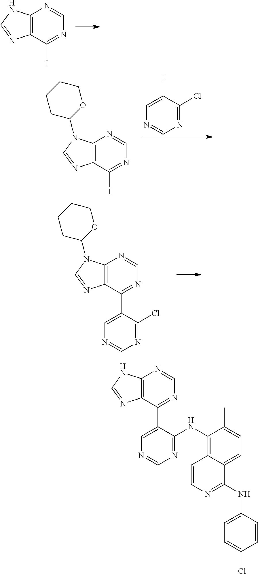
C12=C(C(C3=CN=CN=C3NC3=C4C(=CC=C3C)C(NC3=CC=C(Cl)C=C3)=NC=C4)=NC=N1)N=CN2.C12=C(C(I)=NC=N1)N=CN2.C1=C(I)C(Cl)=NC=N1.C12=C(C(I)=NC=N1)N=CN2C1OCCCC1.C12=C(C(C3=CN=CN=C3Cl)=NC=N1)N=CN2C1OCCCC1
